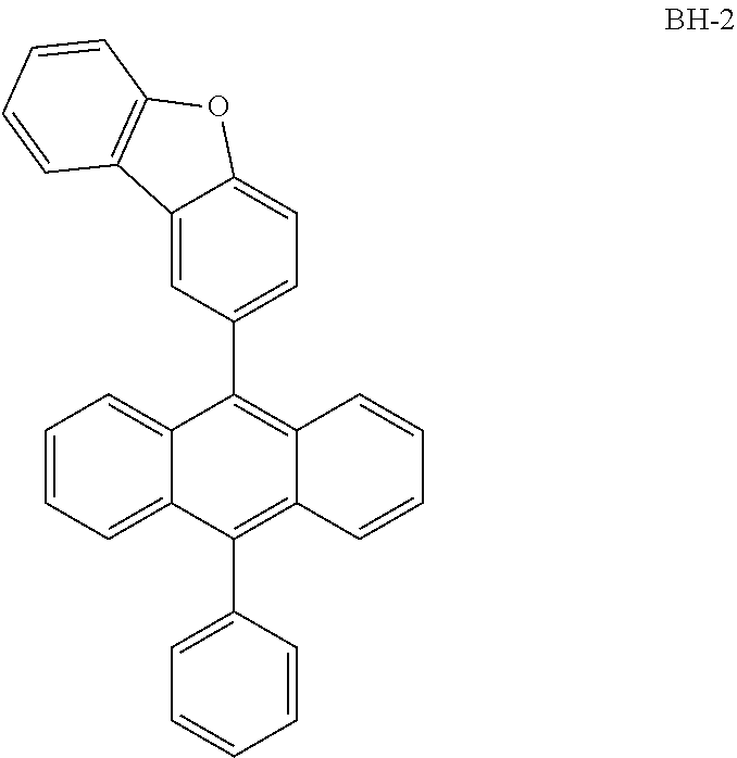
C1=CC=C2C(=C1)C(C1=CC=C3C(=C1)C1=C(O3)C=CC=C1)=C1C(=C2C2=CC=CC=C2)C=CC=C1
